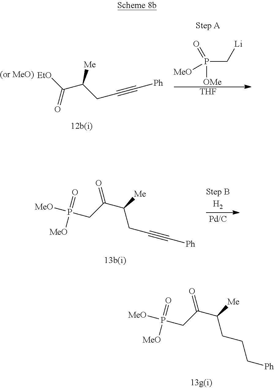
P(CC(C(CC#C[Ph])[Me])=O)([MeO])([MeO])=O.P(CC(C(CCC[Ph])[Me])=O)([MeO])([MeO])=O.[Li]CP([OMe])([MeO])=O.[THF].[EtO]C(C(CC#C[Ph])[Me])=O
